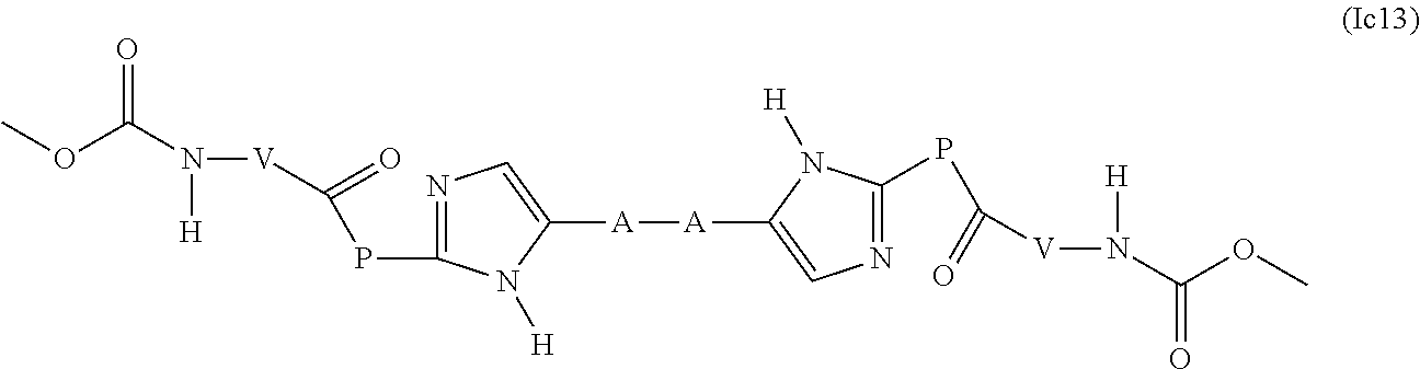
COC(N([H])[V]C(=O)PC1=NC=C([A][A]C2=CN=C(PC(=O)[V]N([H])C(=O)OC)N2[H])N1[H])=O
